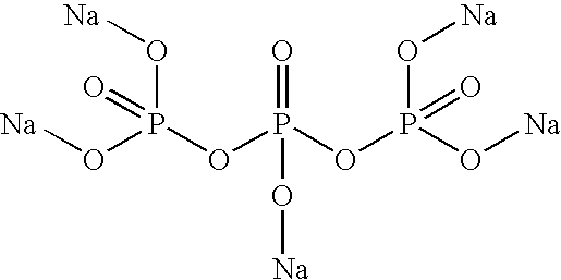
O(P(OP(OP(O[Na])(O[Na])=O)(=O)O[Na])(O[Na])=O)[Na]
